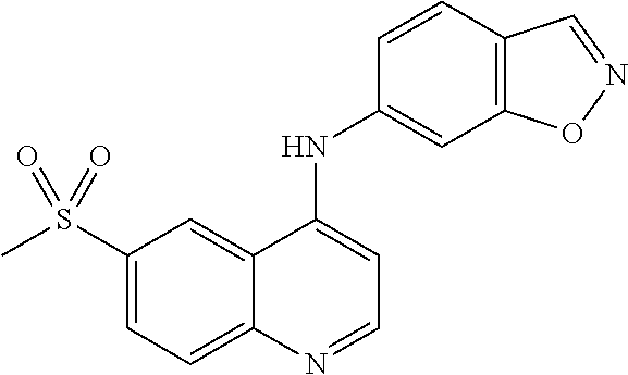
C1(S(C)(=O)=O)=CC=C2C(=C1)C(NC1=CC3=C(C=C1)C=NO3)=CC=N2
